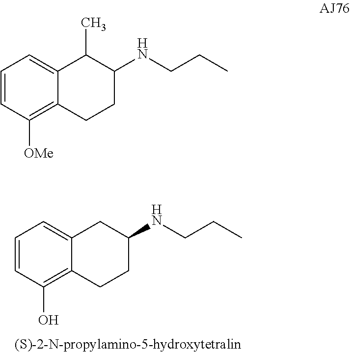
C1=CC(O)=C2C(=C1)CC(NCCC)CC2.C1=CC([OMe])=C2C(=C1)C(C)C(NCCC)CC2
